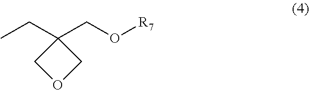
CCC1(CO[R7])COC1
